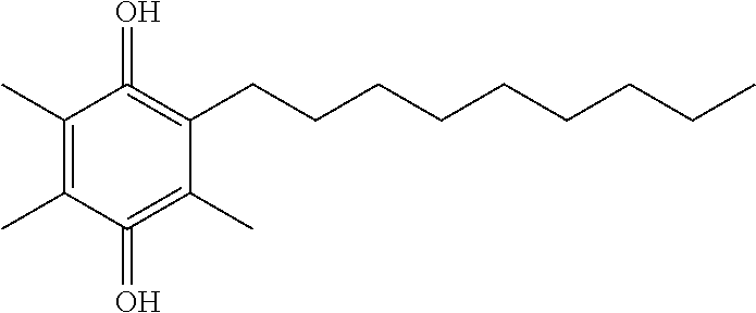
C1(C)=C(C)C(=O)=C(C)C(CCCCCCCCC)=C1=O
